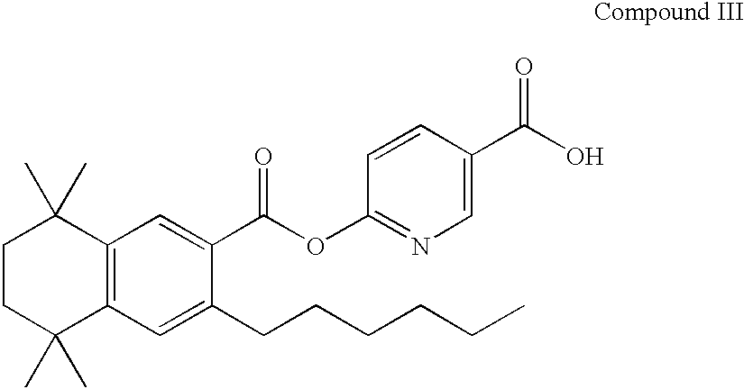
C1CC(C)(C)C2=C(C1(C)C)C=C(C(OC1=NC=C(C(O)=O)C=C1)=O)C(CCCCCC)=C2
